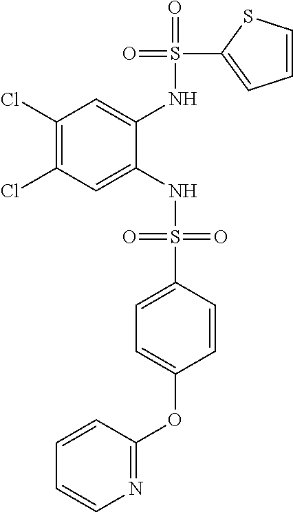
C1(Cl)=C(Cl)C=C(NS(=O)(=O)C2=CC=C(OC3=NC=CC=C3)C=C2)C(NS(=O)(C2=CC=CS2)=O)=C1
